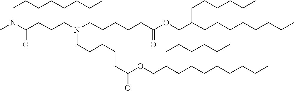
C(CCCC)CCCC(COC(CCCCCN(CCCCCC(OCC(CCCCCCCC)CCCCCC)=O)CCCC(N(CCCCCCCC)C)=O)=O)CCCCCC
